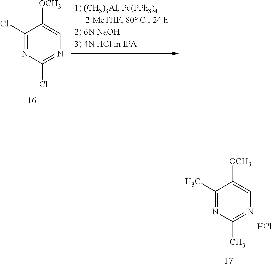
C1(Cl)=NC(Cl)=NC=C1[OCH3].C1(C)=NC(C)=NC=C1[OCH3].Cl
